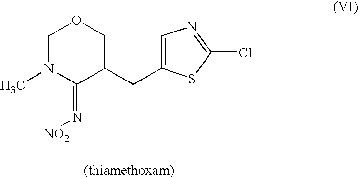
C1N(C)C(=N[NO2])C(CC2=CN=C(Cl)S2)CO1
